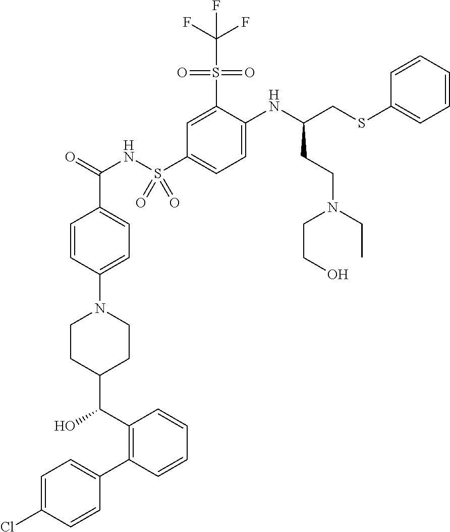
C1=C(Cl)C=CC(C2=C(C(O)C3CCN(C4=CC=C(C(=O)NS(C5=CC=C(NC(CSC6=CC=CC=C6)CCN(CCO)CC)C(S(=O)(=O)C(F)(F)F)=C5)(=O)=O)C=C4)CC3)C=CC=C2)=C1
